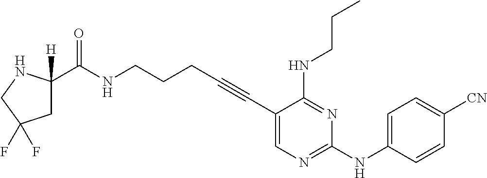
C1(C#CCCCNC(=O)C2([H])CC(F)(F)CN2)=CN=C(NC2=CC=C([CN])C=C2)N=C1NCCC
